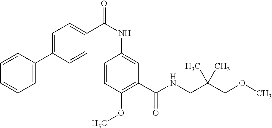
C1=CC=CC=C1C1=CC=C(C(NC2=CC(C(NCC(COC)(C)C)=O)=C(OC)C=C2)=O)C=C1
